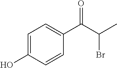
C1=C(O)C=CC(C(C(C)Br)=O)=C1
